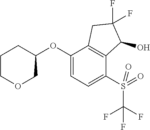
C1(OC2CCCOC2)=CC=C(S(C(F)(F)F)(=O)=O)C2=C1CC(F)(F)C2O
